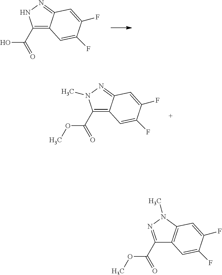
C1(C(=O)O)=C2C(=NN1)C=C(F)C(F)=C2.C1(C(=O)OC)=C2C(=NN1C)C=C(F)C(F)=C2.C1(C(=O)OC)=NN(C)C2=C1C=C(F)C(F)=C2
